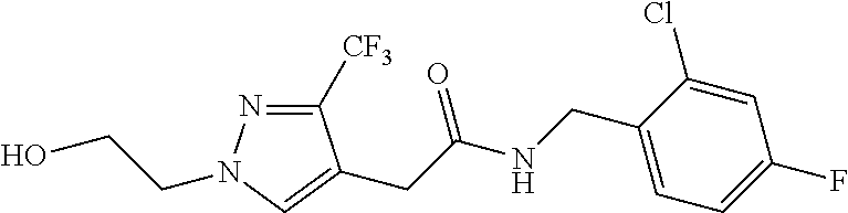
C1([CF3])=NN(CCO)C=C1CC(NCC1=CC=C(F)C=C1Cl)=O
